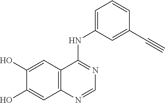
C12=C(C=C(O)C(O)=C1)C(NC1=CC=CC(C#C)=C1)=NC=N2
